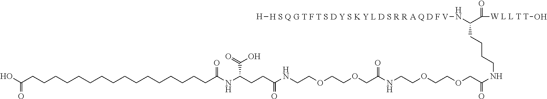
OC(CCCCCCCCCCCCCCCCC(NC(CCC(NCCOCCOCC(NCCOCCOCC(NCCCCC(C(=O)[W L L T T]O)N[H S Q G T F T S D Y S K Y L D S R R A Q D F V][H])=O)=O)=O)C(=O)O)=O)=O
